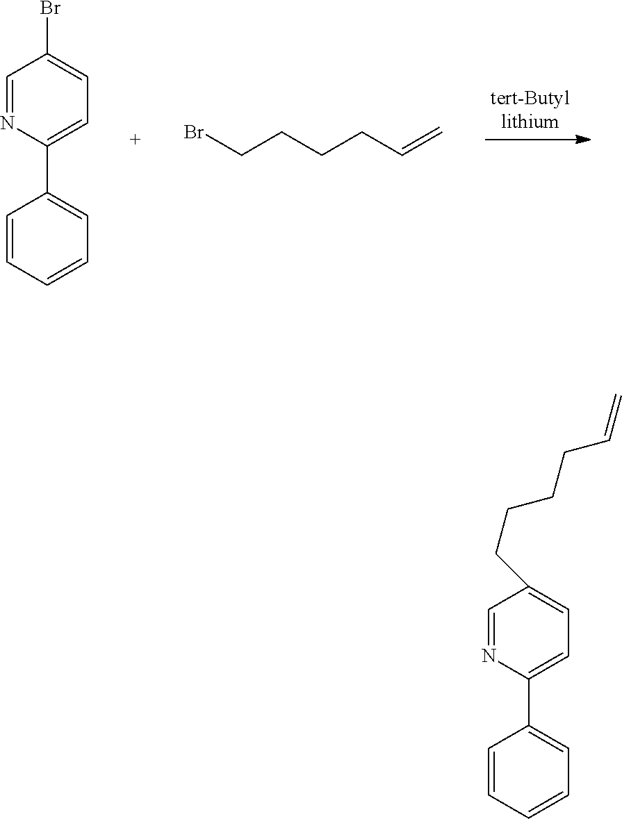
C1=NC(C2=CC=CC=C2)=CC=C1Br.BrCCCCC=C.C1=NC(C2=CC=CC=C2)=CC=C1CCCCC=C
